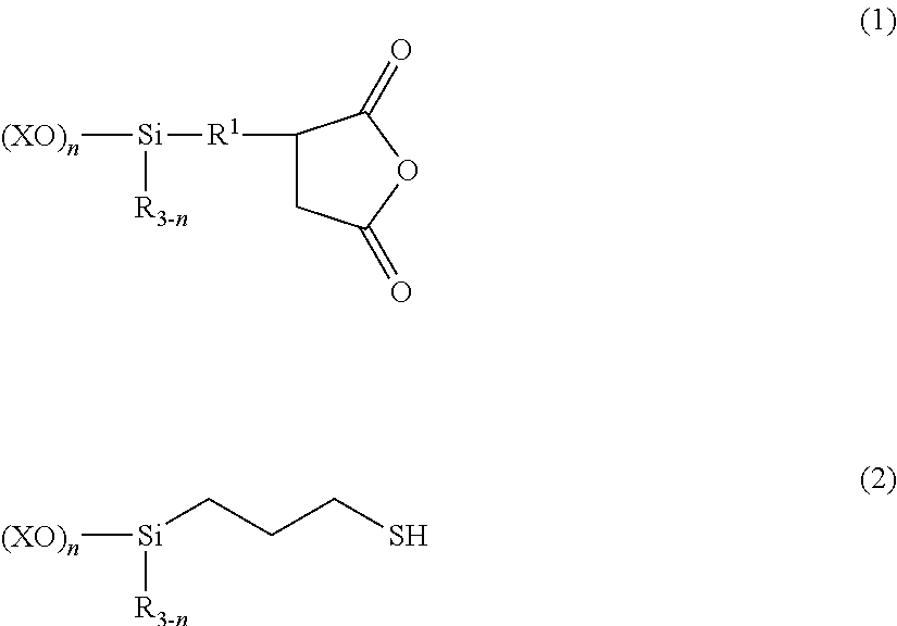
C1([R1][Si]([R3-n])[(XO)n])CC(=O)OC1=O.[(XO)n][Si]([R3-n])CCCS
